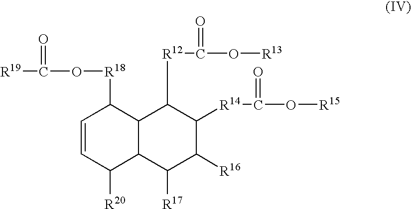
C12C(C([R17])C([R16])C([R14]C(O[R15])=O)C1[R12]C(O[R13])=O)C([R20])C=CC2[R18]OC([R19])=O
